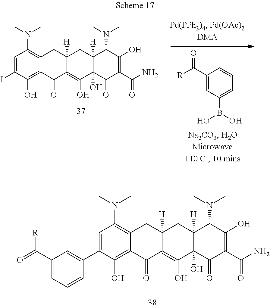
C1=C(I)C(O)=C2C(=C1N(C)C)CC1([H])C(=C(O)C3(O)C([H])(C1)C(N(C)C)C(O)=C(C(N)=O)C3=O)C2=O.C1(C(=O)[R])=CC(B(O)O)=CC=C1.C1=C(C2=CC(C(=O)[R])=CC=C2)C(O)=C2C(=C1N(C)C)CC1([H])C(=C(O)C3(O)C([H])(C1)C(N(C)C)C(O)=C(C(N)=O)C3=O)C2=O
